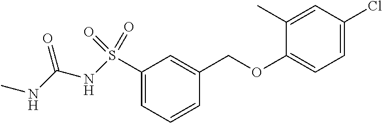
C1(S(NC(NC)=O)(=O)=O)=CC=CC(COC2=CC=C(Cl)C=C2C)=C1
